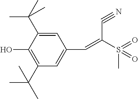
C1=C(C(C)(C)C)C(O)=C(C(C)(C)C)C=C1C=C(S(C)(=O)=O)C#N
